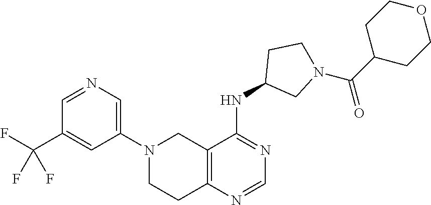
N1(C2=CN=CC(C(F)(F)F)=C2)CCC2=C(C1)C(NC1CN(C(C3CCOCC3)=O)CC1)=NC=N2
